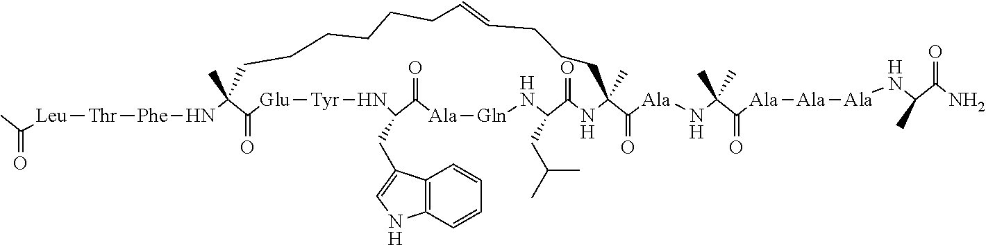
C(=O)([Leu][Thr][Phe]NC1(C)C(=O)[Glu][Tyr]NC(CC2=CNC3=C2C=CC=C3)C(=O)[Ala][Gln]NC(CC(C)C)C(=O)NC(C([Ala]NC(C([Ala][Ala][Ala]NC(C(N)=O)C)=O)(C)C)=O)(C)CCCC=CCCCCCC1)C
